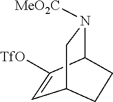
C1=C([TfO])C2N([MeO2C])CC1CC2
